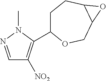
C1=NN(C)C(C2CCC3C(CO2)O3)=C1[NO2]
